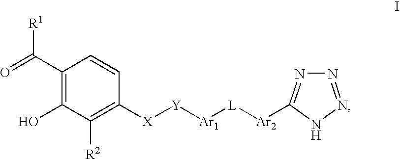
C1(C(=O)[R1])=C(O)C([R2])=C([X][Y][Ar1][L][Ar2]C2=NN=NN2)C=C1
